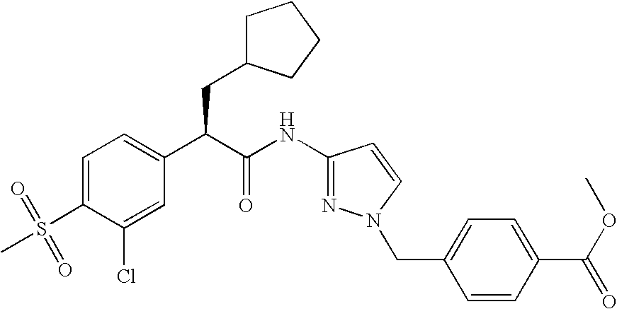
C1=C(S(=O)(C)=O)C(Cl)=CC(C(C(NC2=NN(CC3=CC=C(C(OC)=O)C=C3)C=C2)=O)CC2CCCC2)=C1
